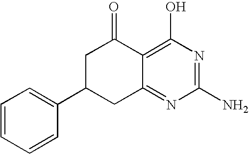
C1=CC=CC(C2CC3=NC(N)=NC(O)=C3C(=O)C2)=C1
